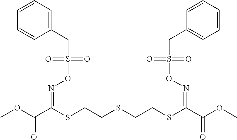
COC(C(SCCSCCSC(C(OC)=O)=NOS(CC1=CC=CC=C1)(=O)=O)=NOS(CC1=CC=CC=C1)(=O)=O)=O
